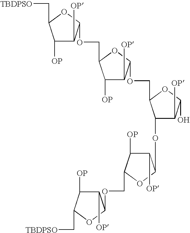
C1([OP])C([OP])C(OCC2C(OC3C([OP])C([OP])C(COC4C([OP])C([OP])C(C[TBDPSO])O4)O3)C([OP])C(O)O2)OC1COC1C([OP])C([OP])C(C[TBDPSO])O1
